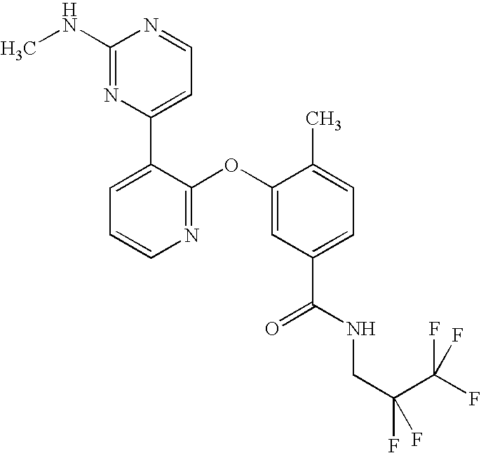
N1=C(OC2=CC(C(NCC(C(F)(F)F)(F)F)=O)=CC=C2C)C(C2=CC=NC(NC)=N2)=CC=C1
